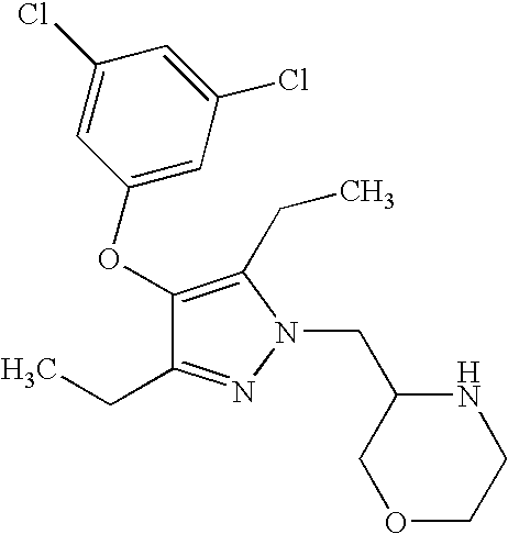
C1(OC2=CC(Cl)=CC(Cl)=C2)=C(CC)N(CC2NCCOC2)N=C1CC
